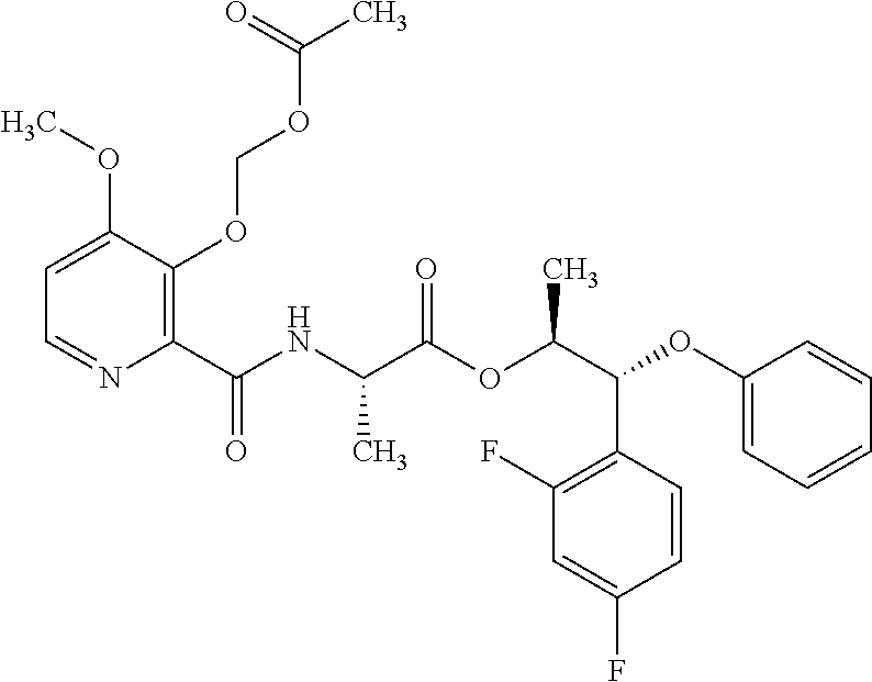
C1=C(OC)C(OCOC(C)=O)=C(C(NC(C(OC(C(C2=C(F)C=C(F)C=C2)OC2=CC=CC=C2)C)=O)C)=O)N=C1
